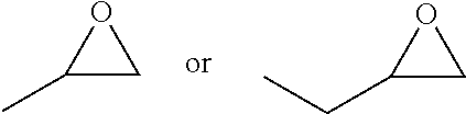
C1(C)CO1.C1(CC)CO1
